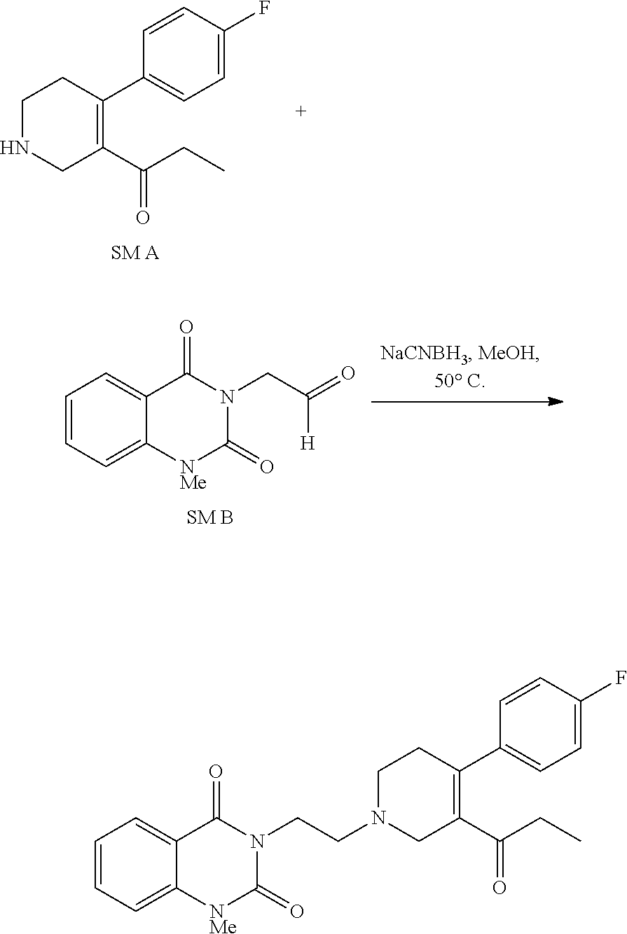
C1=CC(F)=CC=C1C1=C(C(CC)=O)CNCC1.[SM A].C1=CC=C2C(=C1)C(=O)N(CC([H])=O)C(=O)[NMe]2.C1=CC=C2C(=C1)C(=O)N(CCN1CCC(C3=CC=C(F)C=C3)=C(C(CC)=O)C1)C(=O)[NMe]2
